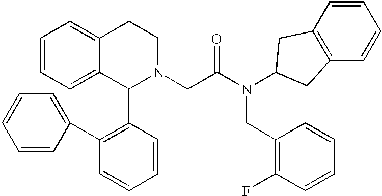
C1=CC=C2C(=C1)CCN(CC(N(C1CC3=C(C=CC=C3)C1)CC1=C(F)C=CC=C1)=O)C2C1=C(C2=CC=CC=C2)C=CC=C1
